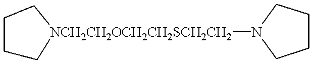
C1C[NCH2CH2OCH2CH2SCH2CH2](N2CCCC2)CC1
